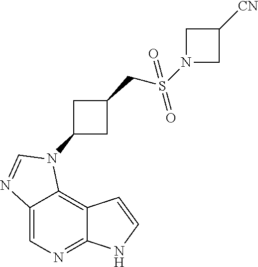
C1=C2C(=C3C(=N1)NC=C3)N(C1CC(CS(N3CC([CN])C3)(=O)=O)C1)C=N2
